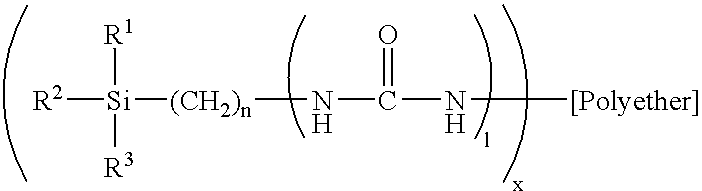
[R2][Si]([(CH2)n]NC(N[[Polyether]])=O)([R1])[R3]
